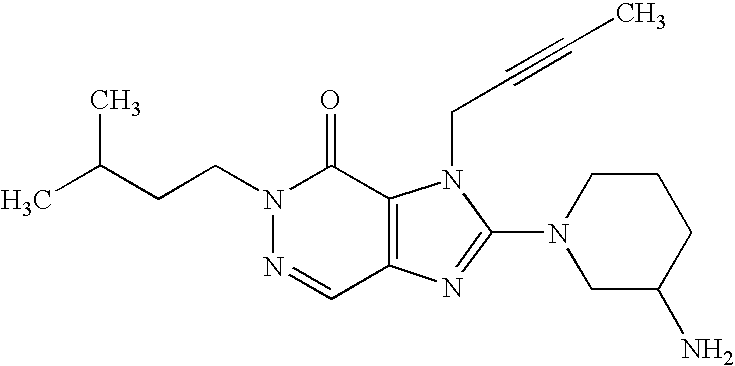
C(N1N=CC2=C(C1=O)N(CC#CC)C(N1CC(N)CCC1)=N2)CC(C)C
